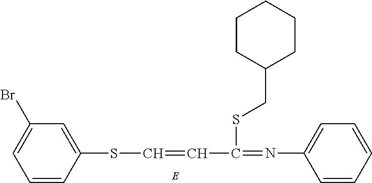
S(C=CC(SCC1CCCCC1)=NC1=CC=CC=C1)C1=CC(Br)=CC=C1
